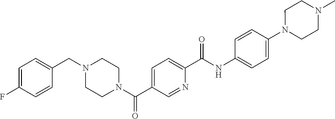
C1(N2CCN(C)CC2)=CC=C(NC(C2=CC=C(C(N3CCN(CC4=CC=C(F)C=C4)CC3)=O)C=N2)=O)C=C1
